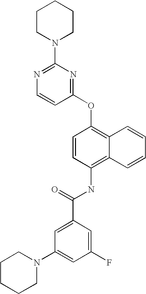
N1=C(N2CCCCC2)N=C(OC2=C3C(=C(NC(C4=CC(N5CCCCC5)=CC(F)=C4)=O)C=C2)C=CC=C3)C=C1
